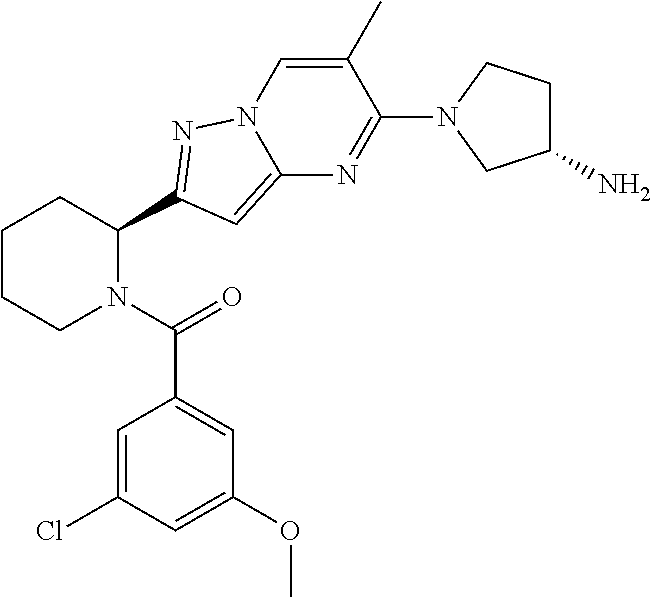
C1CCN(C(=O)C2=CC(OC)=CC(Cl)=C2)C(C2=NN3C=C(C)C(N4CC(N)CC4)=NC3=C2)C1
